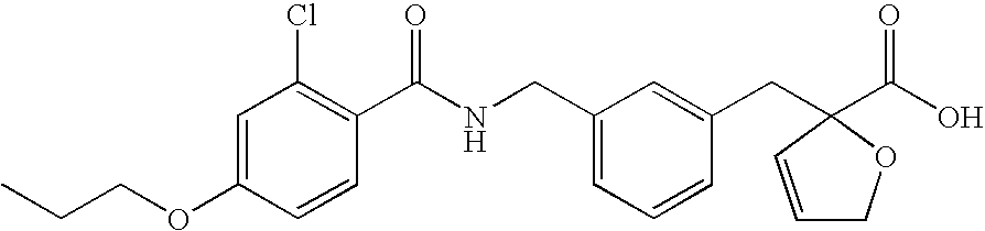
C1=C(OCCC)C=CC(C(NCC2=CC=CC(CC3(C(O)=O)C=CCO3)=C2)=O)=C1Cl
